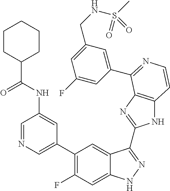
C1=C(C2=C(F)C=C3C(=C2)C(C2=NC4=C(N2)C=CN=C4C2=CC(CNS(C)(=O)=O)=CC(F)=C2)=NN3)C=C(NC(C2CCCCC2)=O)C=N1
